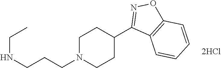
C1CN(CCCNCC)CCC1C1=NOC2=C1C=CC=C2
